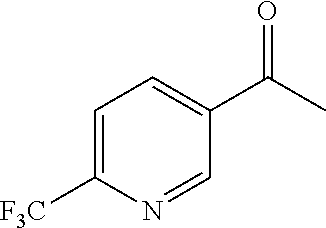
C(C1=CC=C([F3C])N=C1)(C)=O
